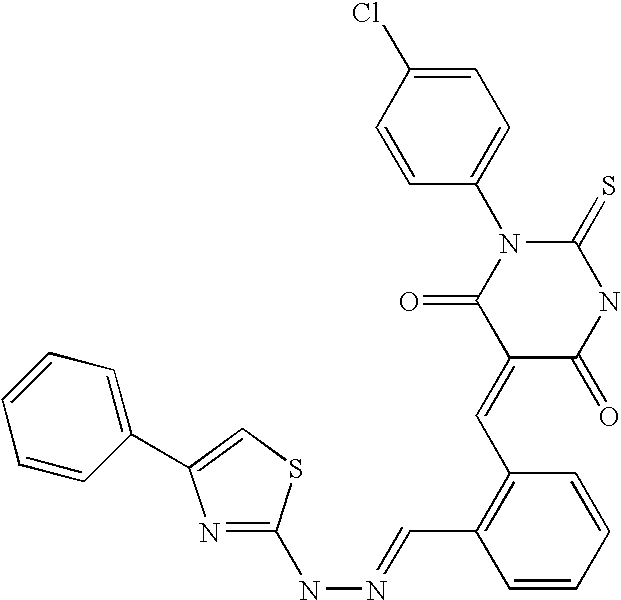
C1=C(Cl)C=CC(N2C(=O)C(=CC3=C(C=NNC4=NC(C5=CC=CC=C5)=CS4)C=CC=C3)C(=O)NC2=S)=C1
